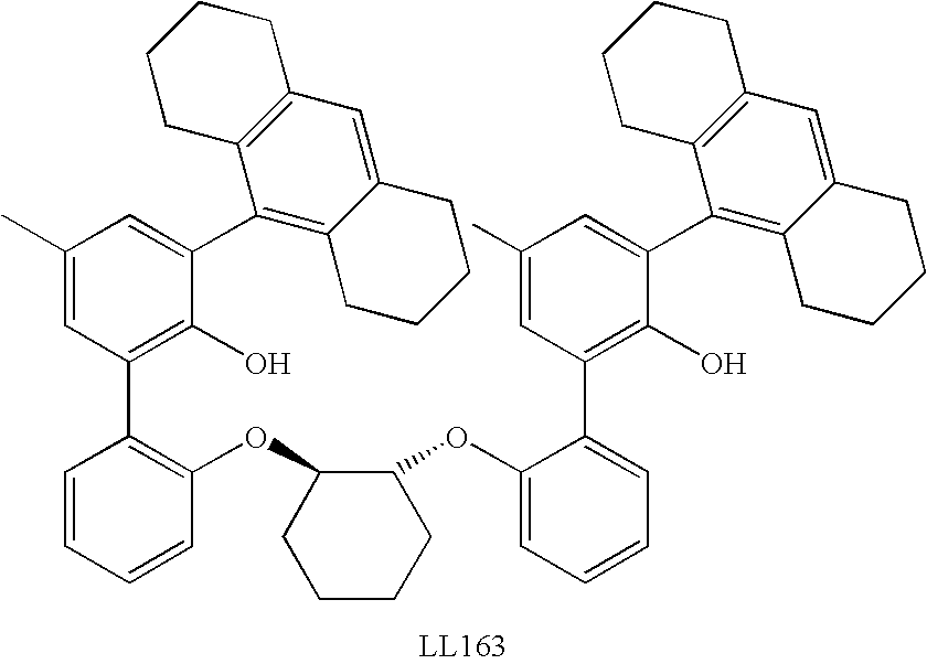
C1(OC2C(OC3=C(C4=C(O)C(C5=C6C(=CC7=C5CCCC7)CCCC6)=CC(C)=C4)C=CC=C3)CCCC2)=CC=CC=C1C1=C(O)C(C2=C3C(=CC4=C2CCCC4)CCCC3)=CC(C)=C1
